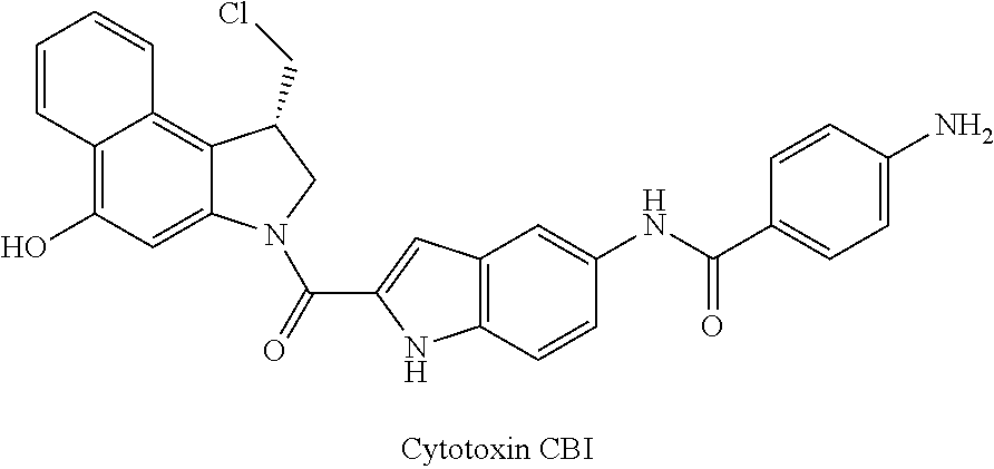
C12=C(O)C=C3C(=C1C=CC=C2)C(CCl)CN3C(=O)C1=CC2=C(N1)C=CC(NC(C1=CC=C(N)C=C1)=O)=C2
